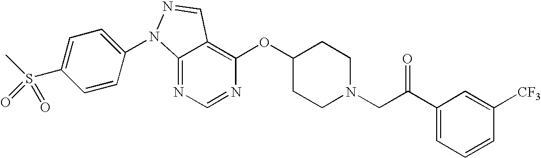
C12=NC=NC(OC3CCN(CC(C4=CC=CC([CF3])=C4)=O)CC3)=C1C=NN2C1=CC=C(S(C)(=O)=O)C=C1
